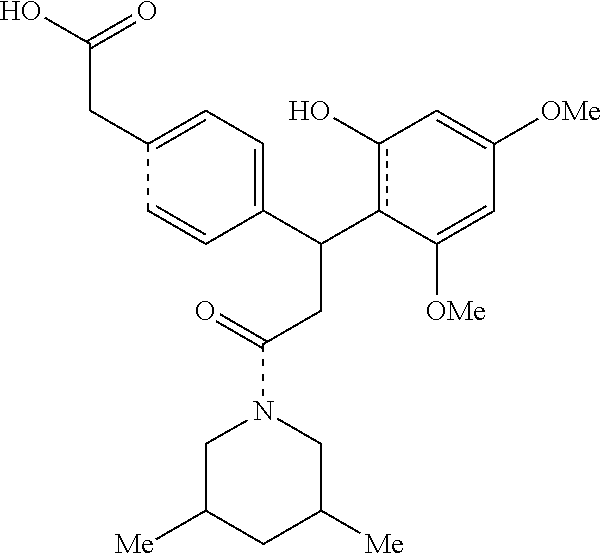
C1(C(c2c(O)C=C([OMe])C=C2[OMe])CC(N2CC([Me])CC([Me])C2)=O)=CC=C(CC(O)=O)C=C1
